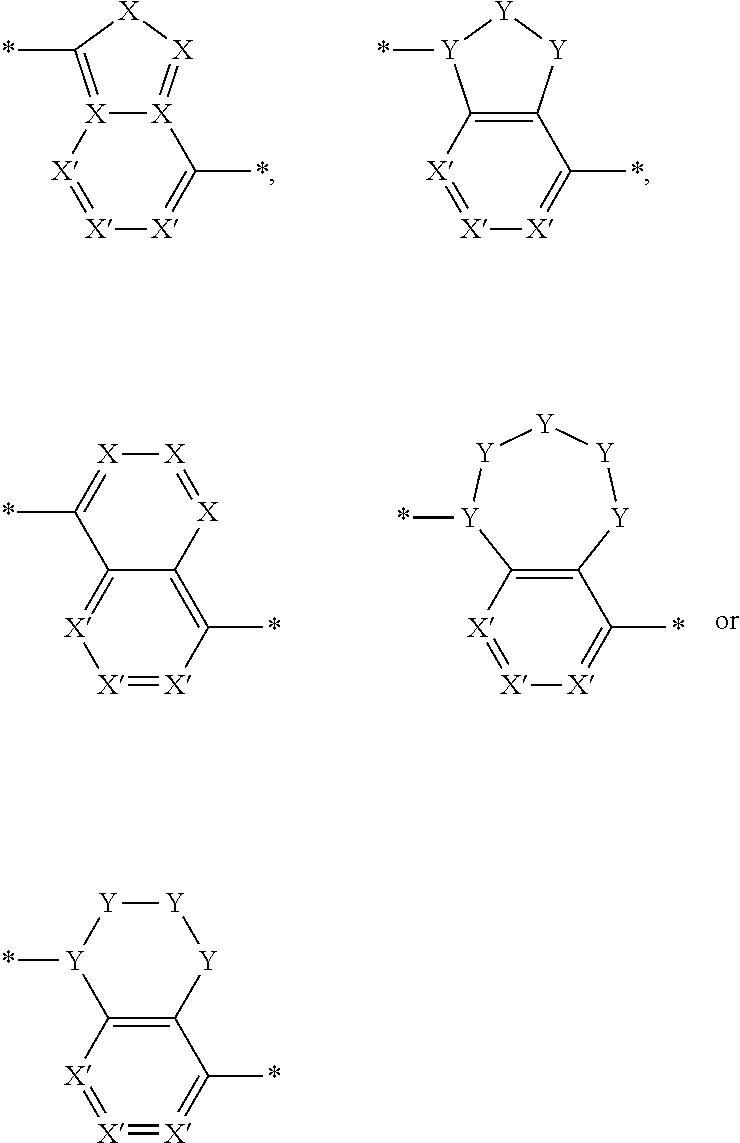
[X]1=[X][X]2=C(*)[X][X]=[X]2C(*)=[X]1.[X]1=[X]C2=C(C(*)=[X]1)[Y][Y][Y]2*.[X]1=[X]C(*)=C2C(=[X]1)C(*)=[X][X]=[X]2.[X]1=[X]C2=C(C(*)=[X]1)[Y][Y][Y][Y][Y]2*.[X]1=[X]=C(*)C2=C([X]=1)[Y](*)[Y][Y][Y]2
